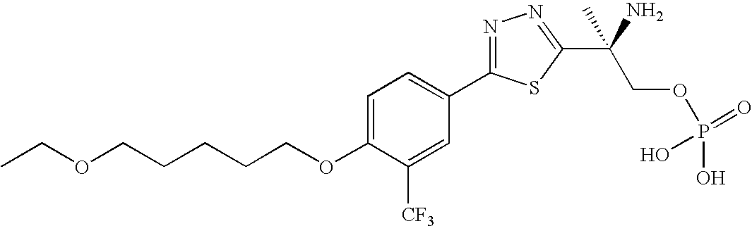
C(OC1=CC=C(C2=NN=C(C(COP(O)(=O)O)(N)C)S2)C=C1[CF3])CCCCOCC
